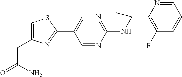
C1(NC(C2=C(F)C=CC=N2)(C)C)=NC=C(C2=NC(CC(=O)N)=CS2)C=N1
